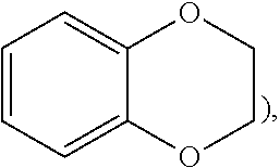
C12=CC=CC=C1OCCO2
